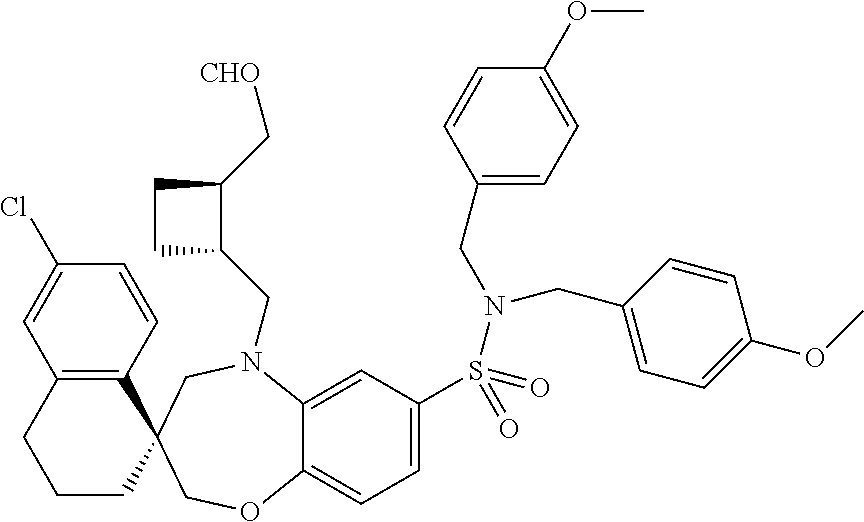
C1(Cl)=CC2=C(C=C1)C1(CCC2)COC2=CC=C(S(=O)(=O)N(CC3=CC=C(OC)C=C3)CC3=CC=C(OC)C=C3)C=C2N(CC2C(C[CHO])CC2)C1
